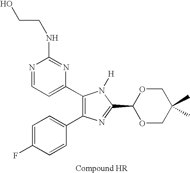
C1=C(F)C=CC(C2=C(C3=CC=NC(NCCO)=N3)N([H])C(C3OCC(C)(C)CO3)=N2)=C1
